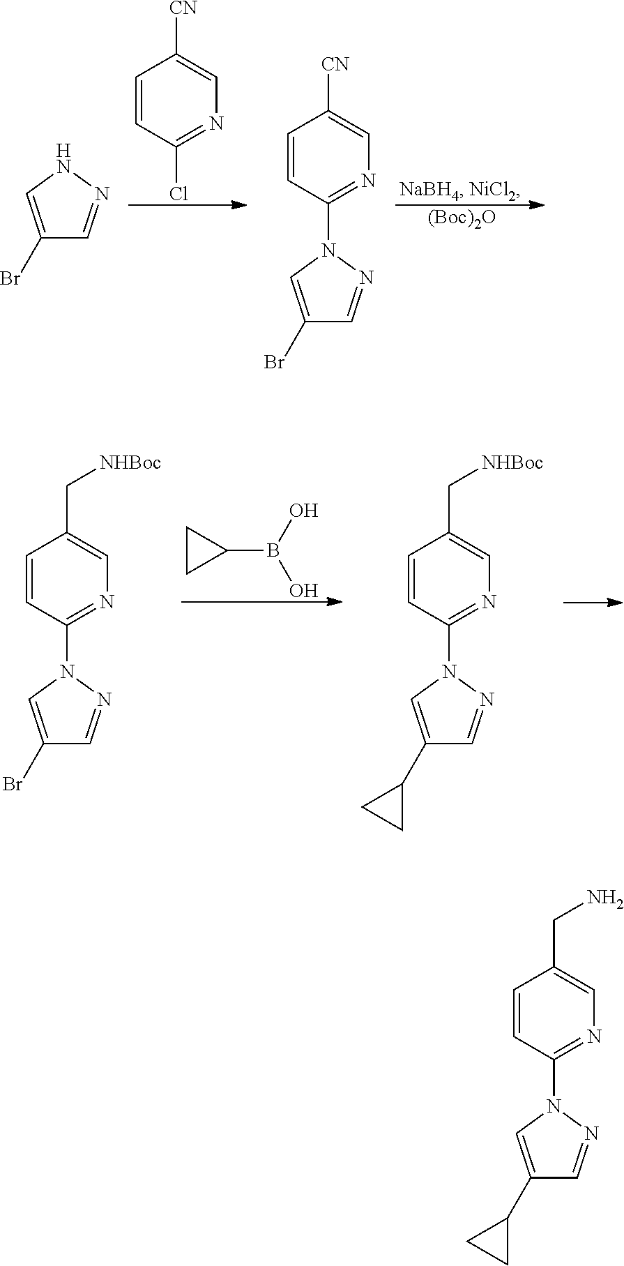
C1=CC(Cl)=NC=C1[CN].[(Boc)2O].C1(Br)=CNN=C1.C1=CC(N2C=C(Br)C=N2)=NC=C1[CN].C1CC1B(O)O.C1=CC(N2C=C(Br)C=N2)=NC=C1C[NHBoc].C1=CC(N2C=C(C3CC3)C=N2)=NC=C1C[NHBoc].C1=CC(N2C=C(C3CC3)C=N2)=NC=C1CN
